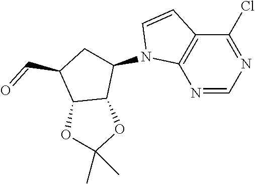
N1=CN=C(Cl)C2=C1N(C1CC(C=O)C3C1OC(C)(C)O3)C=C2
